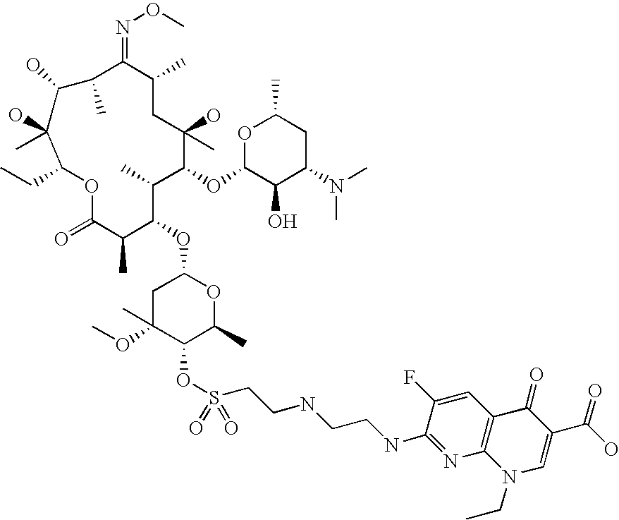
C1C(OC)(C)C(OS(CCNCCNC2=NC3=C(C=C2F)C(=O)C(C(=O)O)=CN3CC)(=O)=O)C(C)OC1OC1C(C)C(=O)OC(CC)C(O)(C)C(O)C(C)C(=NOC)C(C)CC(C)(O)C(OC2C(O)C(N(C)C)CC(C)O2)C1C
